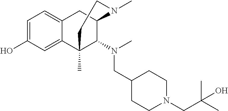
C1=C(O)C=C2C(=C1)CC1C(N(CC3CCN(CC(C)(C)O)CC3)C)C2(C)CCN1C
